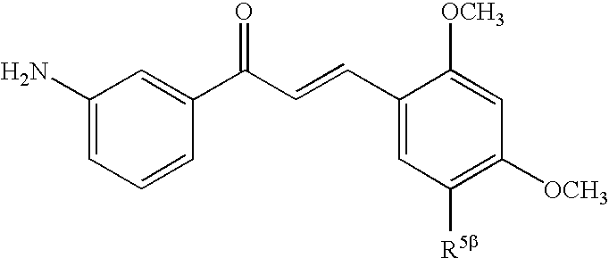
C1(N)=CC=CC(C(C=CC2=CC([R5b])=C([OCH3])C=C2[OCH3])=O)=C1
